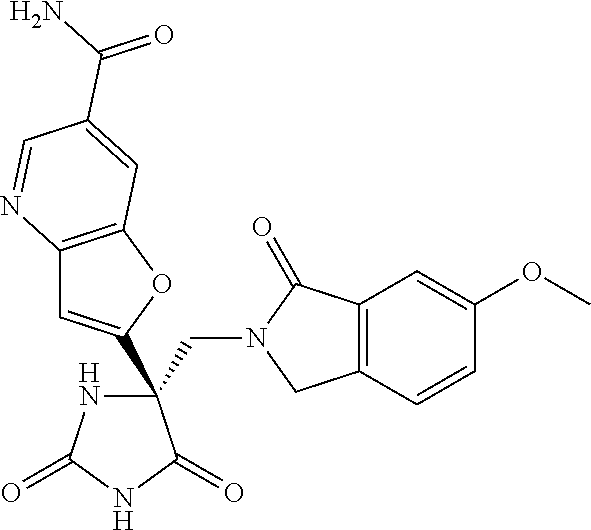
C(C1(C2=CC3=C(O2)C=C(C(N)=O)C=N3)NC(=O)NC1=O)N1CC2=C(C1=O)C=C(OC)C=C2
